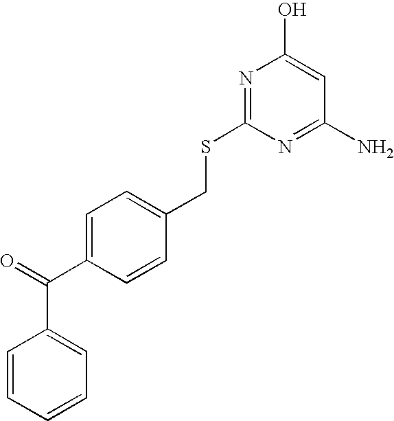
C1=CC=CC=C1C(=O)C1=CC=C(CSC2=NC(O)=CC(N)=N2)C=C1
